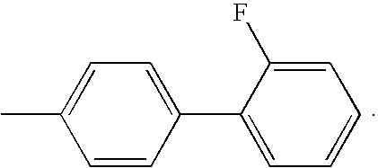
C1(C2=CC=C(C)C=C2)=CC=CC=C1F
